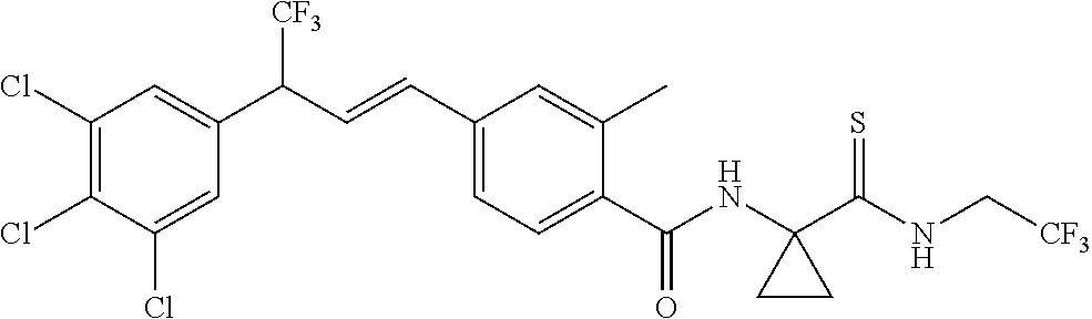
C1(Cl)=C(Cl)C(Cl)=CC(C(C=CC2=CC=C(C(NC3(C(NC[CF3])=S)CC3)=O)C(C)=C2)[CF3])=C1
